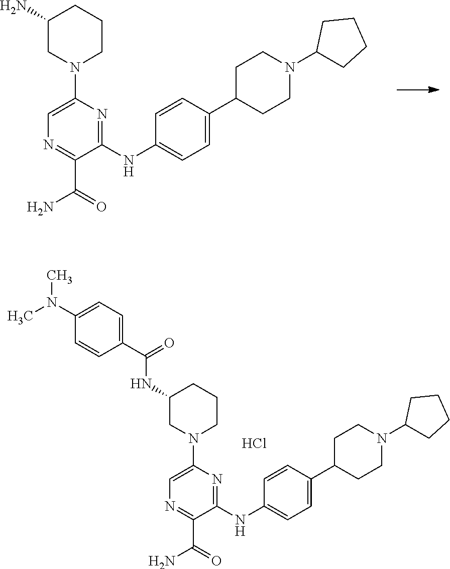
C1=C(N2CCCC(N)C2)N=C(NC2=CC=C(C3CCN(C4CCCC4)CC3)C=C2)C(C(N)=O)=N1.Cl.C1=C(N2CCCC(NC(=O)C3=CC=C(N(C)C)C=C3)C2)N=C(NC2=CC=C(C3CCN(C4CCCC4)CC3)C=C2)C(C(N)=O)=N1
